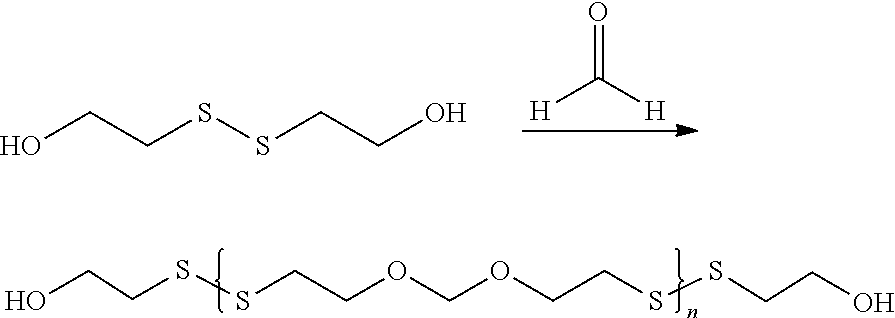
[H]C([H])=O.OCCSSCCO.OCCSSCCOCOCCSSCCO
